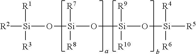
[R2][Si](O[Si](O[Si](O[Si]([R5])([R4])[R6])([R9])[R10])([R7])[R8])([R1])[R3]
